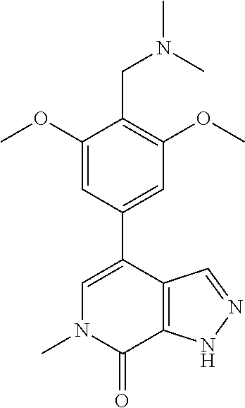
N1(C)C(=O)C2=C(C(C3=CC(OC)=C(CN(C)C)C(OC)=C3)=C1)C=NN2
